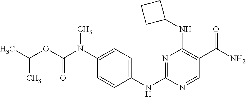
N1=C(NC2=CC=C(N(C(OC(C)C)=O)C)C=C2)N=CC(C(N)=O)=C1NC1CCC1
